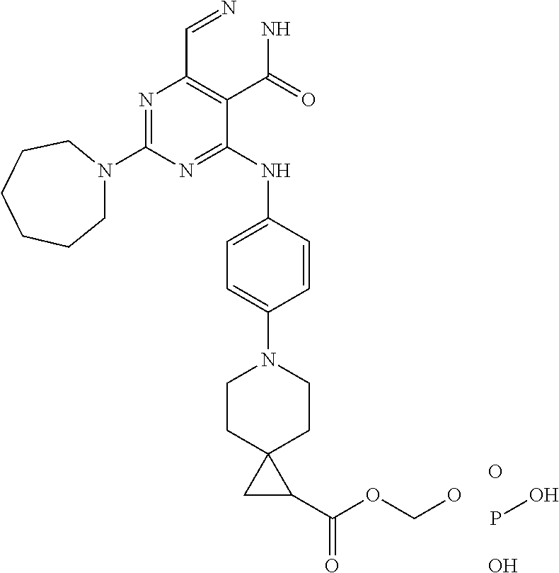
N1=C(N2CCCCCC2)N=C(NC2=CC=C(N3CCC4(CC3)CC4C(OCO)=O)C=C2)C(C(N)=O)=C1C=N.O.O.PO
